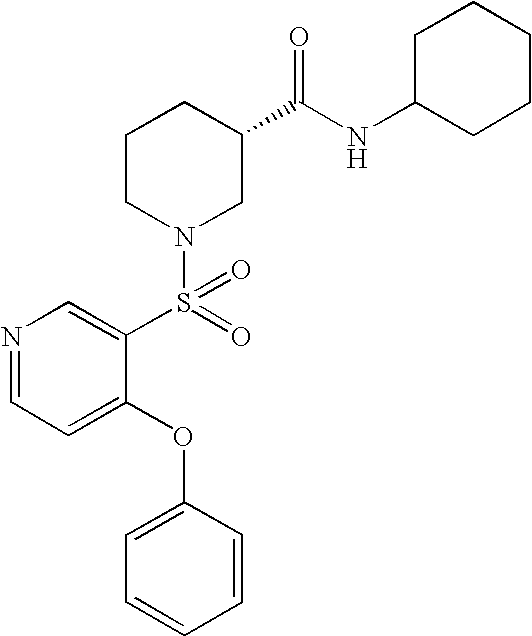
N1=CC=C(OC2=CC=CC=C2)C(S(=O)(N2CC(C(NC3CCCCC3)=O)CCC2)=O)=C1
